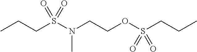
CCCS(N(C)CCOS(CCC)(=O)=O)(=O)=O
